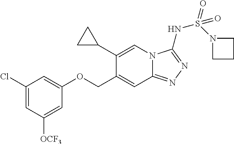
C1(Cl)=CC([OCF3])=CC(OCC2=CC3=NN=C(NS(=O)(N4CCC4)=O)N3C=C2C2CC2)=C1
